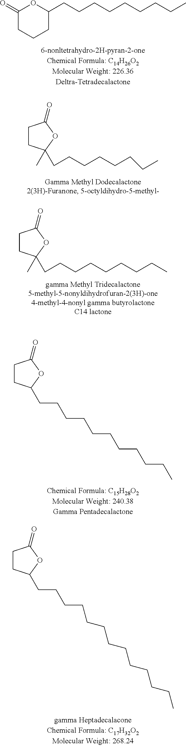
C1(=O)CCCC(CCCCCCCCC)O1.C1CC(C)(CCCCCCCC)OC1=O.C1CC(C)(CCCCCCCCC)OC1=O.C1CC(CCCCCCCCCCC)OC1=O.C1CC(CCCCCCCCCCCCC)OC1=O
